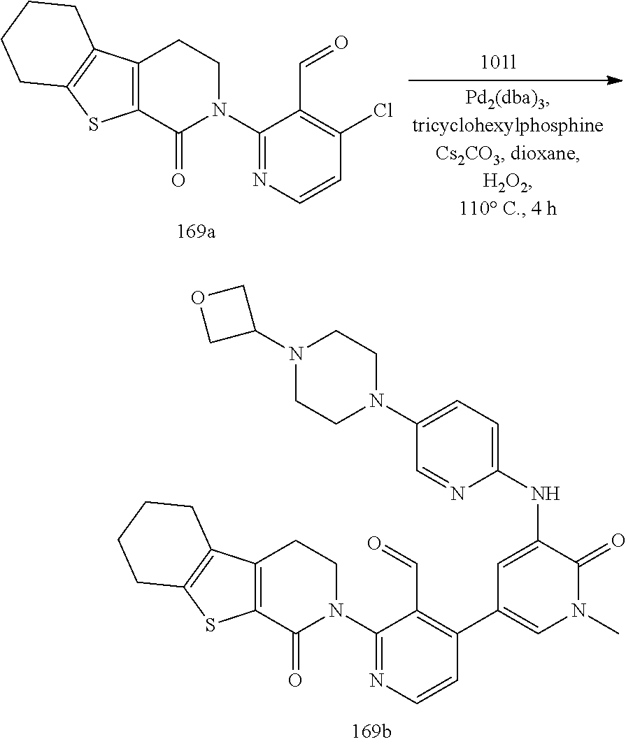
C12=C(C(=O)N(C3=NC=CC(C4=CN(C)C(=O)C(NC5=CC=C(N6CCN(C7COC7)CC6)C=N5)=C4)=C3C=O)CC1)SC1=C2CCCC1.C12=C(C(=O)N(C3=NC=CC(Cl)=C3C=O)CC1)SC1=C2CCCC1
